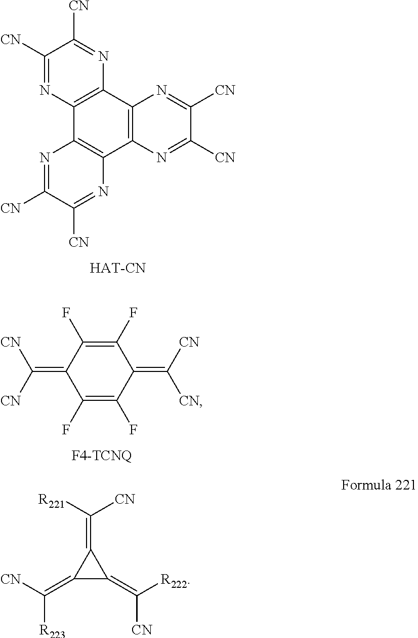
C1([CN])=NC2=C(N=C1[CN])C1=C(C3=C2N=C([CN])C([CN])=N3)N=C([CN])C([CN])=N1.C(=C1C(F)=C(F)C(=C([CN])[CN])C(F)=C1F)([CN])[CN].C1(=C([R223])[CN])C(=C([R221])[CN])C1=C([R222])[CN]
